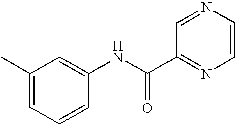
C1=CC(NC(C2=NC=CN=C2)=O)=CC(C)=C1
